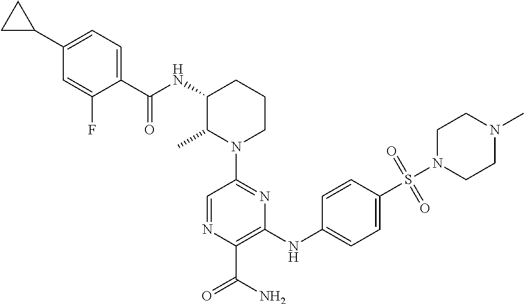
C1(C(NC2C(C)N(C3=NC(NC4=CC=C(S(N5CCN(C)CC5)(=O)=O)C=C4)=C(C(N)=O)N=C3)CCC2)=O)=CC=C(C2CC2)C=C1F
